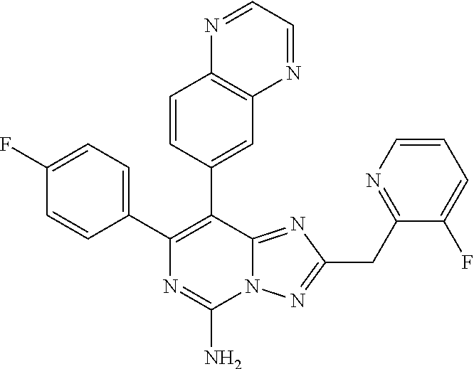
N12C(=NC(CC3=NC=CC=C3F)=N1)C(C1=CC3=C(C=C1)N=CC=N3)=C(C1=CC=C(F)C=C1)N=C2N
